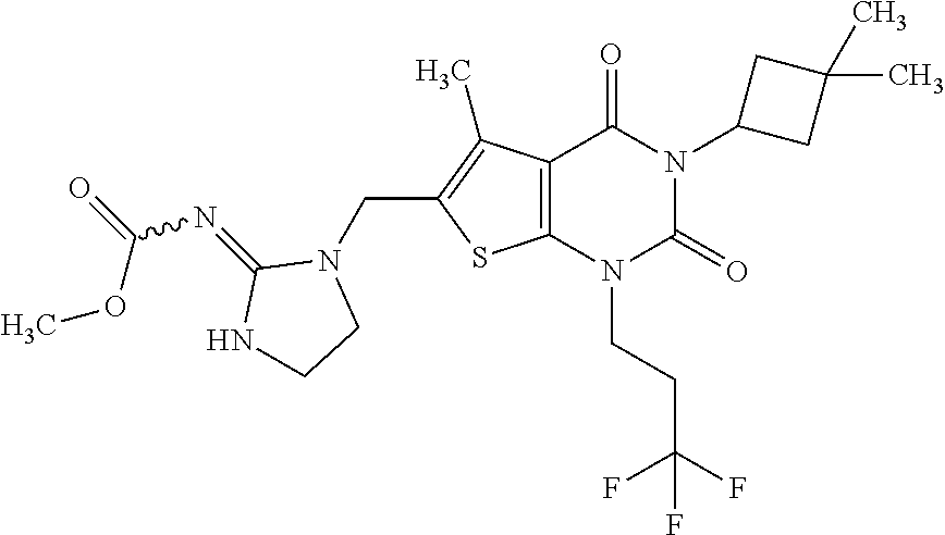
C12=C(N(CCC(F)(F)F)C(=O)N(C3CC(C)(C)C3)C1=O)SC(CN1C(=NC(=O)OC)NCC1)=C2C
